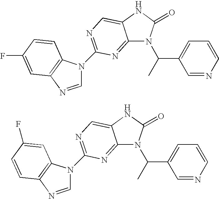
C12=NC(N3C=NC4=C3C=CC(F)=C4)=NC=C1NC(=O)N2C(C)C1=CC=CN=C1.C12=NC(N3C=NC4=C3C=C(F)C=C4)=NC=C1NC(=O)N2C(C)C1=CC=CN=C1
